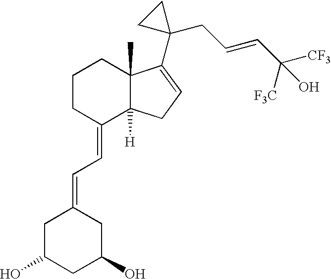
C1C(O)CC(O)CC1=CC=C1C2([H])C(C)(CCC1)C(C1(CC=CC([CF3])(O)[F3C])CC1)=CC2
